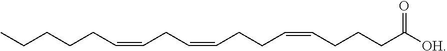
O=C([OH])CCCC=CCCC=CCC=CCCCCC
